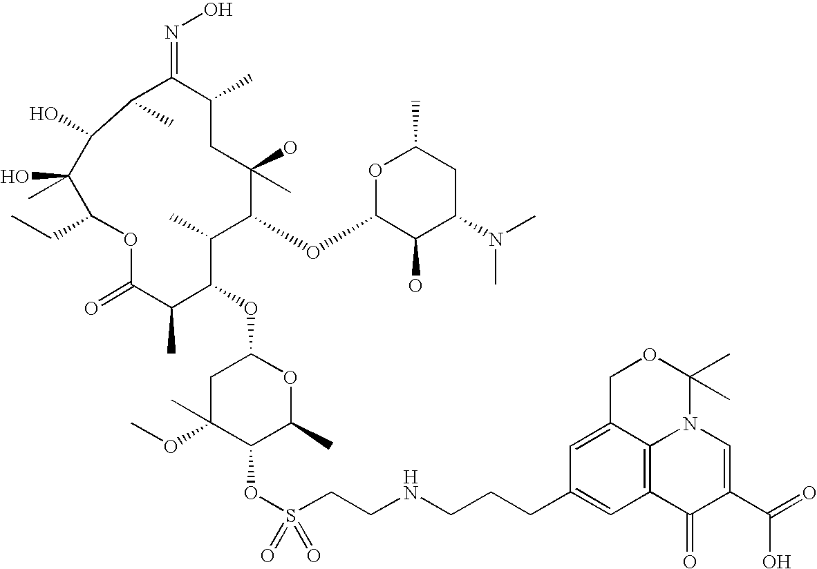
O1C(=O)C(C)C(OC2CC(OC)(C)C(OS(CCNCCCC3=CC4=C5C(=C3)COC(C)(C)N5C=C(C(=O)O)C4=O)(=O)=O)C(C)O2)C(C)C(OC2C(O)C(N(C)C)CC(C)O2)C(C)(O)CC(C)C(=NO)C(C)C(O)C(O)(C)C1CC
